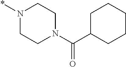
N1(*)CCN(C(C2CCCCC2)=O)CC1
